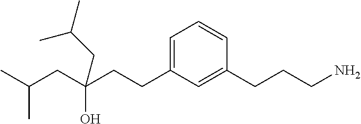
C1(CCC(O)(CC(C)C)CC(C)C)=CC=CC(CCCN)=C1
